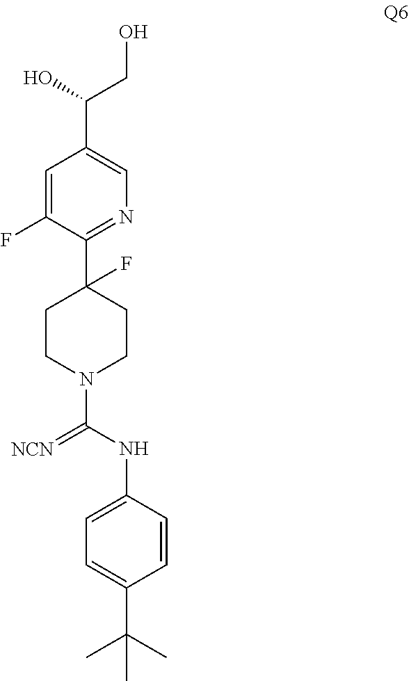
C1=C(F)C(C2(F)CCN(C(=[NCN])NC3=CC=C(C(C)(C)C)C=C3)CC2)=NC=C1C(CO)O
